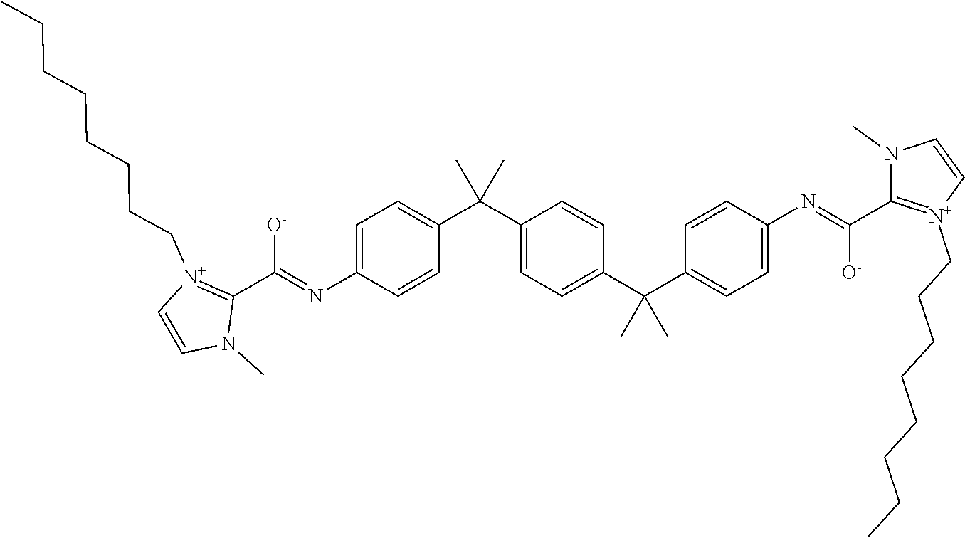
[O-]C(=NC1=CC=C(C(C2=CC=C(C(C3=CC=C(N=C(C4=[N+](CCCCCCCC)C=CN4C)[O-])C=C3)(C)C)C=C2)(C)C)C=C1)C1=[N+](CCCCCCCC)C=CN1C
